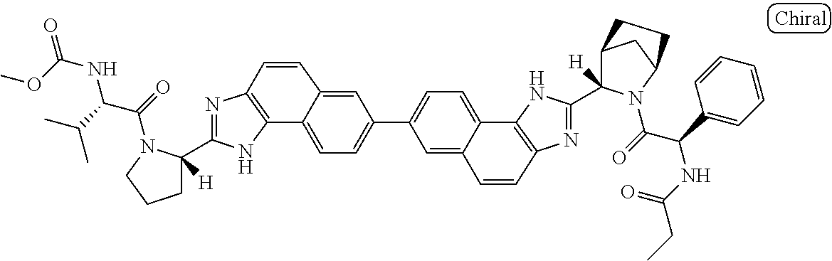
C12=C(N=C(C3([H])CCCN3C(=O)C(C(C)C)NC(OC)=O)N1)C=CC1=CC(C3=CC=C4C5=C(N=C(C6([H])C7CC(N6C(=O)C(C6=CC=CC=C6)NC(=O)CC)CC7)N5)C=CC4=C3)=CC=C21
